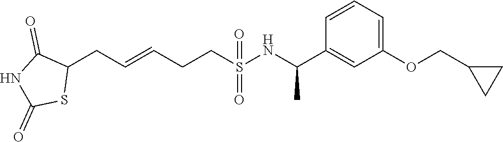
C1(CC=CCCS(NC(C2=CC(OCC3CC3)=CC=C2)C)(=O)=O)C(=O)NC(=O)S1
